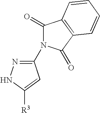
C1(=O)C2=C(C(=O)N1C1=NNC([R3])=C1)C=CC=C2
